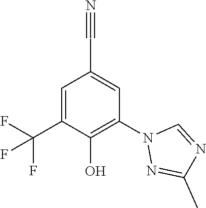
C1=C(C(F)(F)F)C(O)=C(N2N=C(C)N=C2)C=C1C#N
